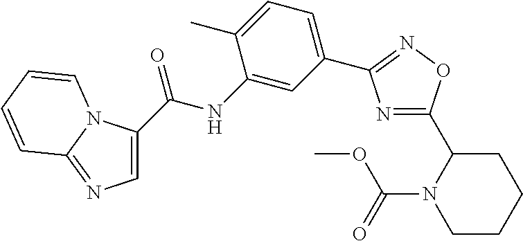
N1=C(C2N(C(OC)=O)CCCC2)ON=C1C1=CC=C(C)C(NC(=O)C2=CN=C3N2C=CC=C3)=C1
